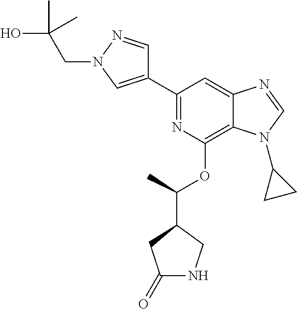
C1(C2=CN(CC(O)(C)C)N=C2)=NC(OC(C2CC(=O)NC2)C)=C2C(=C1)N=CN2C1CC1
